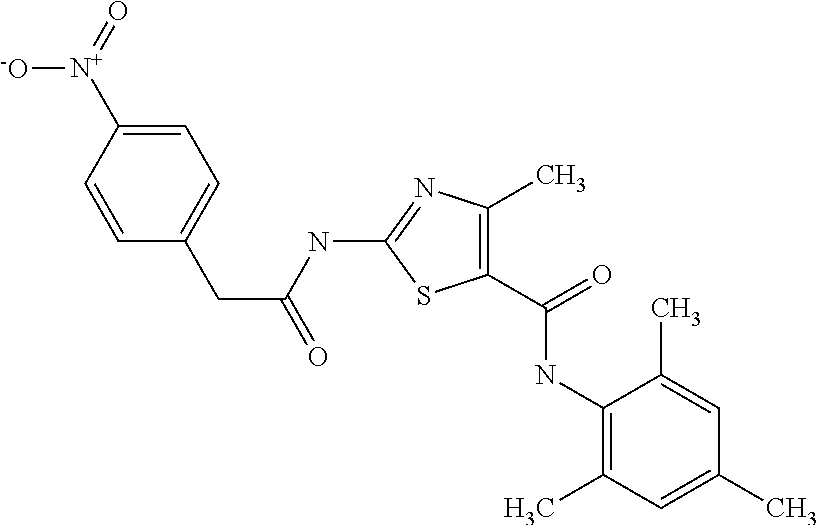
C1=C([N+](=O)[-O])C=CC(CC(=O)NC2=NC(C)=C(C(=O)NC3=C(C)C=C(C)C=C3C)S2)=C1
